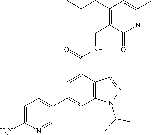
NC1=CC=C(C2=CC3=C(C(C(=O)NCC4=C(CCC)C=C(C)NC4=O)=C2)C=NN3C(C)C)C=N1
